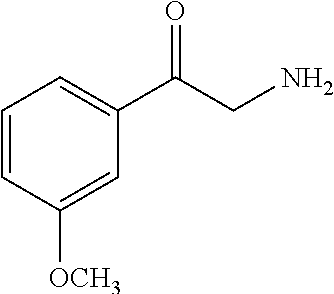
C1=CC([OCH3])=CC(C(CN)=O)=C1
